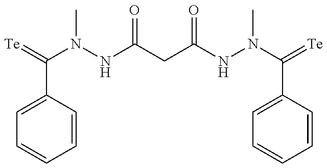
C1=C(C(=[Te])N(NC(CC(NN(C(=[Te])C2=CC=CC=C2)C)=O)=O)C)C=CC=C1
